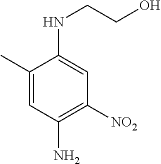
C1(C)=CC(N)=C([NO2])C=C1NCCO
